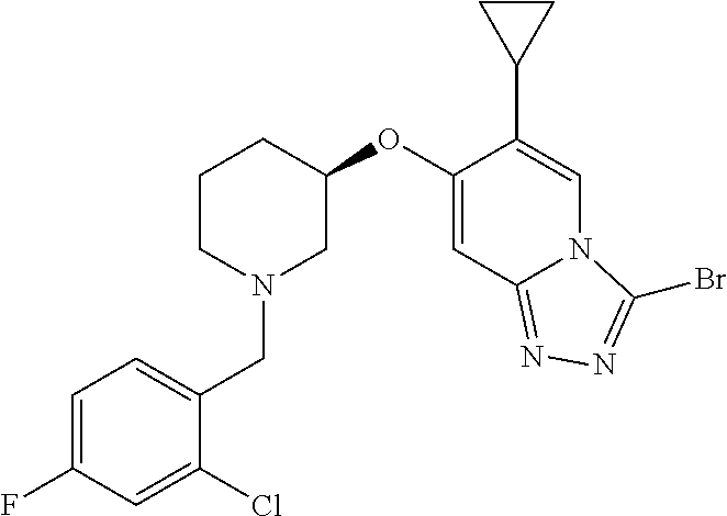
N1(CC2=CC=C(F)C=C2Cl)CC(OC2=CC3=NN=C(Br)N3C=C2C2CC2)CCC1
